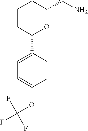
C1=C(C2OC(CN)CCC2)C=CC(OC(F)(F)F)=C1
